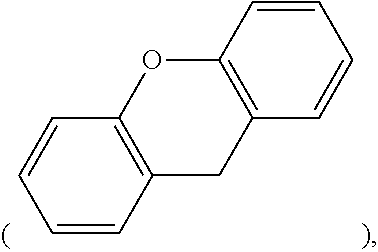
C1=CC2=C(C=C1)OC1=C(C2)C=CC=C1
